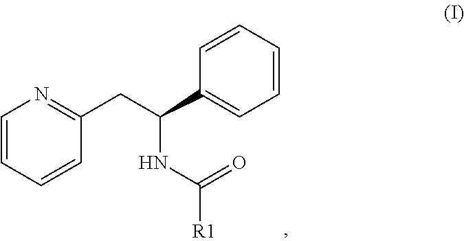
C1=CC=CC(CC(C2=CC=CC=C2)NC(=O)[R1])=N1
